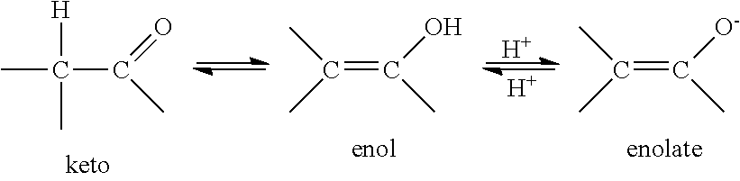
C(=C(O)C)(C)C.[H].[H].C(=C([O-])C)(C)C.CC(C(=O)C)([H])C
